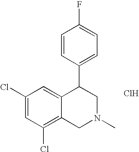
C1(Cl)=C2C(=CC(Cl)=C1)C(C1=CC=C(F)C=C1)CN(C)C2.Cl
